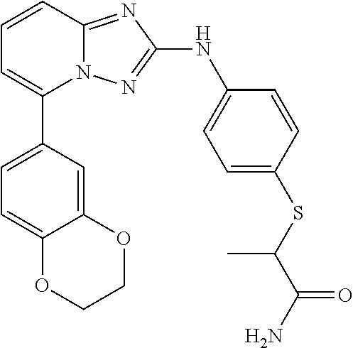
C1=CC2=NC(NC3=CC=C(SC(C)C(N)=O)C=C3)=NN2C(C2=CC=C3C(=C2)OCCO3)=C1
